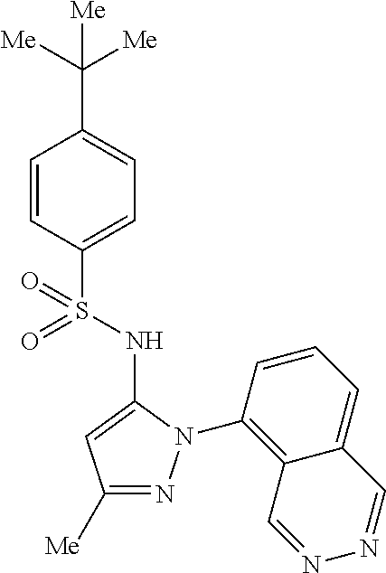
C1=CC(S(=O)(NC2=CC([Me])=NN2C2=C3C(=CC=C2)C=NN=C3)=O)=CC=C1C([Me])([Me])[Me]
